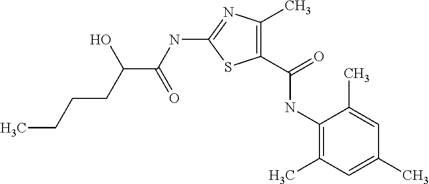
N(C1=NC(C)=C(C(=O)NC2=C(C)C=C(C)C=C2C)S1)C(C(CCCC)O)=O
